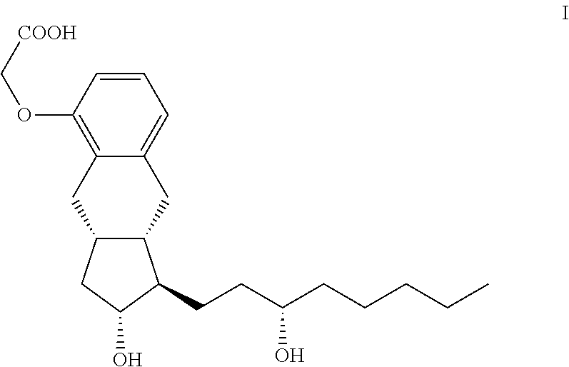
C1=CC(OC[COOH])=C2C(=C1)CC1C(C2)CC(O)C1CCC(CCCCC)O
